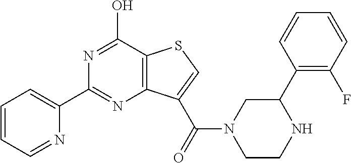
C1=CC=NC(C2=NC3=C(C(O)=N2)SC=C3C(=O)N2CCNC(C3=C(F)C=CC=C3)C2)=C1
